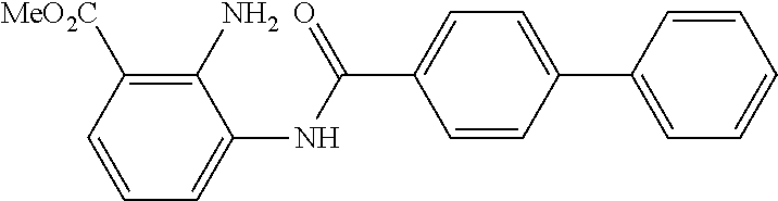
C1=CC([MeO2C])=C(N)C(NC(C2=CC=C(C3=CC=CC=C3)C=C2)=O)=C1
